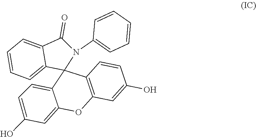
C1(O)=CC=C2C(=C1)OC1=C(C23N(C2=CC=CC=C2)C(=O)C2=CC=CC=C32)C=CC(O)=C1
